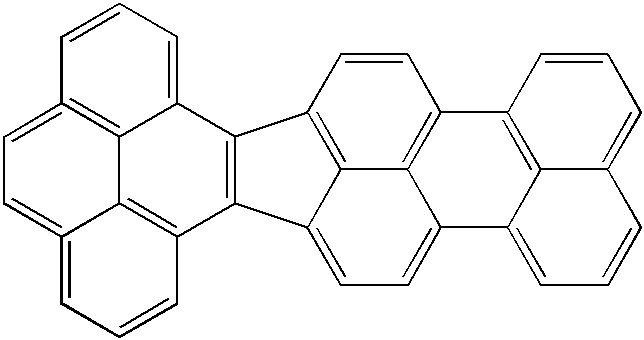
C1=CC2=C3C(=CC=C4C3=C1C1=C3C4=CC=CC3=CC=C1)C1=C2C2=CC=CC3=C2C2=C1C=CC=C2=CC=3
